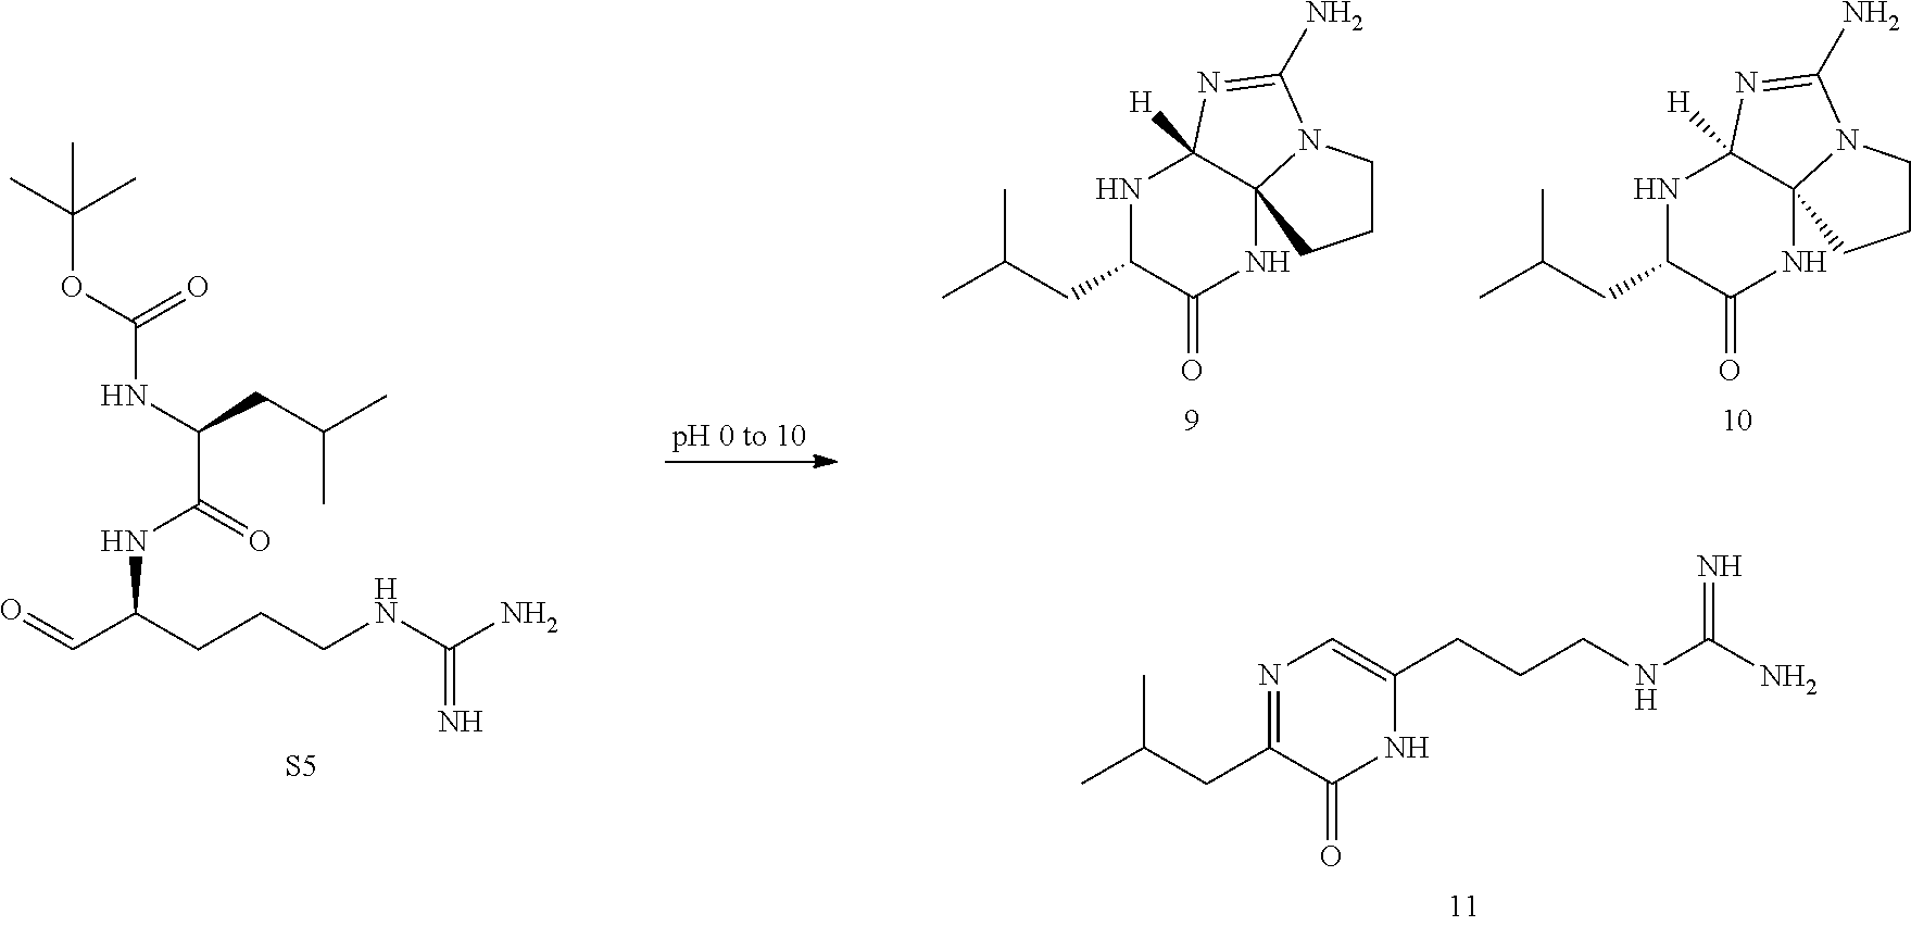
O=CC(CCCNC(N)=N)NC(C(CC(C)C)NC(=O)OC(C)(C)C)=O.[S5].N1C(CC(C)C)C(=O)NC23C1([H])N=C(N)N2CCC3.N1C(CC(C)C)C(=O)NC23C1([H])N=C(N)N2CCC3.C1=C(CCCNC(N)=N)NC(=O)C(CC(C)C)=N1
